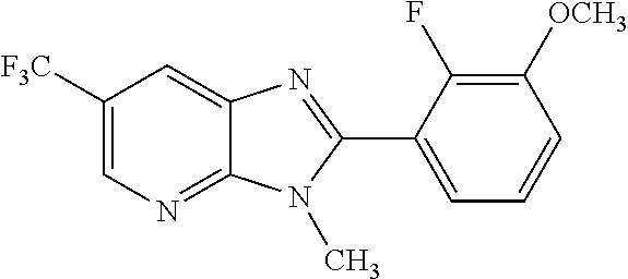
C12=CC([F3C])=CN=C1N(C)C(C1=CC=CC([OCH3])=C1F)=N2
